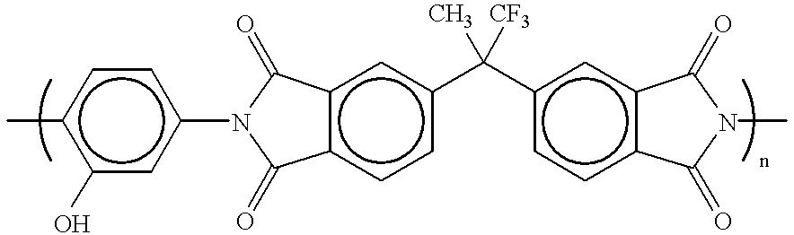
Cc1c(O)cc(N2C(=O)c3c(cc(C(c4ccc5c(c4)C(=O)N(C)C5=O)(C)[CF3])cc3)C2=O)cc1
